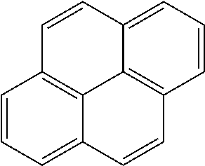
C1=CC2=CC=CC3=C2C2=C1C=CC=C2C=C3
